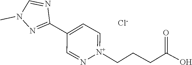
[N+]1(CCCC(=O)O)=CC=C(C2=NN(C)C=N2)C=N1.[Cl-]
